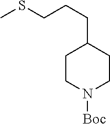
C1CN([Boc])CCC1CCCSC
